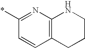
C12=C(N=C(*)C=C1)NCCC2
